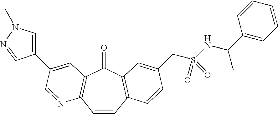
C1=CC2=C(C(=O)C3=C1N=CC(C1=CN(C)N=C1)=C3)C=C(CS(NC(C1=CC=CC=C1)C)(=O)=O)C=C2
